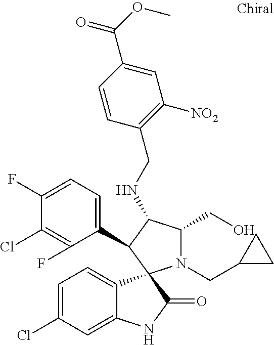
C1=C(Cl)C=C2C(=C1)C1(C(=O)N2)N(CC2CC2)C(CO)C(NCC2=C([NO2])C=C(C(OC)=O)C=C2)C1C1=CC=C(F)C(Cl)=C1F
